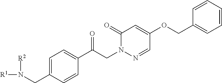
[R1]N(CC1=CC=C(C(=O)CN2N=CC(OCC3=CC=CC=C3)=CC2=O)C=C1)[R2]
